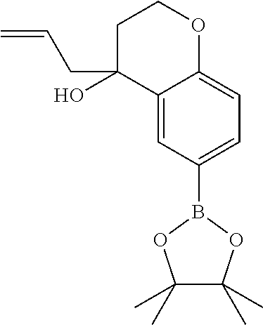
C1C(O)(CC=C)C2=CC(B3OC(C)(C)C(C)(C)O3)=CC=C2OC1
